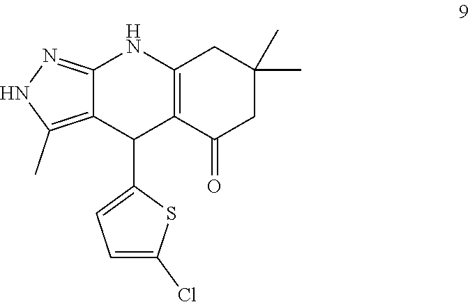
C1(C)(C)CC(=O)C2=C(C1)NC1=NNC(C)=C1C2C1=CC=C(Cl)S1
